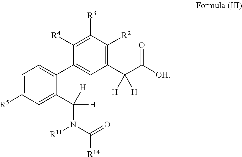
C1=C([R5])C=C(C([H])(N([R11])C([R14])=O)[H])C(C2=CC(C(C([OH])=O)([H])[H])=C([R2])C([R3])=C2[R4])=C1
